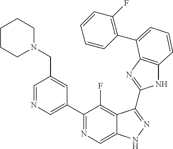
C1=NC=C(C2=NC=C3C(=C2F)C(C2=NC4=C(N2)C=CC=C4C2=C(F)C=CC=C2)=NN3)C=C1CN1CCCCC1
